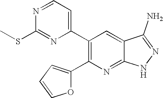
C1(C2=C(C3=CC=NC(SC)=N3)C=C3C(=N2)NN=C3N)=CC=CO1
